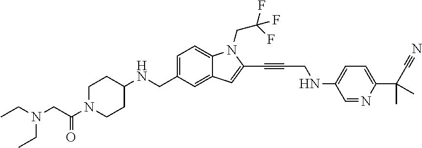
C1=C(CNC2CCN(C(CN(CC)CC)=O)CC2)C=C2C(=C1)N(CC(F)(F)F)C(C#CCNC1=CC=C(C(C#N)(C)C)N=C1)=C2
